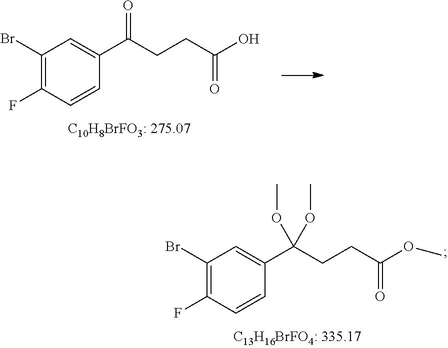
C1(Br)=C(F)C=CC(C(CCC(O)=O)=O)=C1.C1(Br)=C(F)C=CC(C(CCC(OC)=O)(OC)OC)=C1
